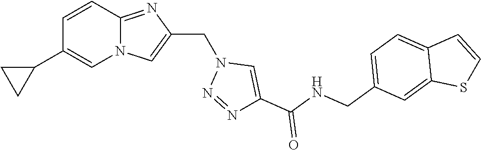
N12C(=NC(CN3N=NC(C(NCC4=CC=C5C(=C4)SC=C5)=O)=C3)=C1)C=CC(C1CC1)=C2
